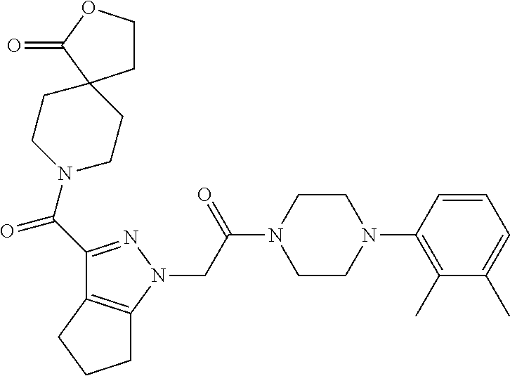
C(C(N1CCN(C2=C(C)C(C)=CC=C2)CC1)=O)N1N=C(C(=O)N2CCC3(CC2)CCOC3=O)C2=C1CCC2
